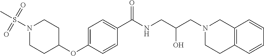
C1=C(OC2CCN(S(C)(=O)=O)CC2)C=CC(C(NCC(CN2CCC3=C(C2)C=CC=C3)O)=O)=C1
